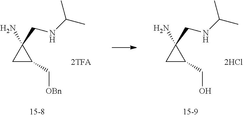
C1(CNC(C)C)(N)CC1CO.C1(CNC(C)C)(N)CC1C[OBn]
